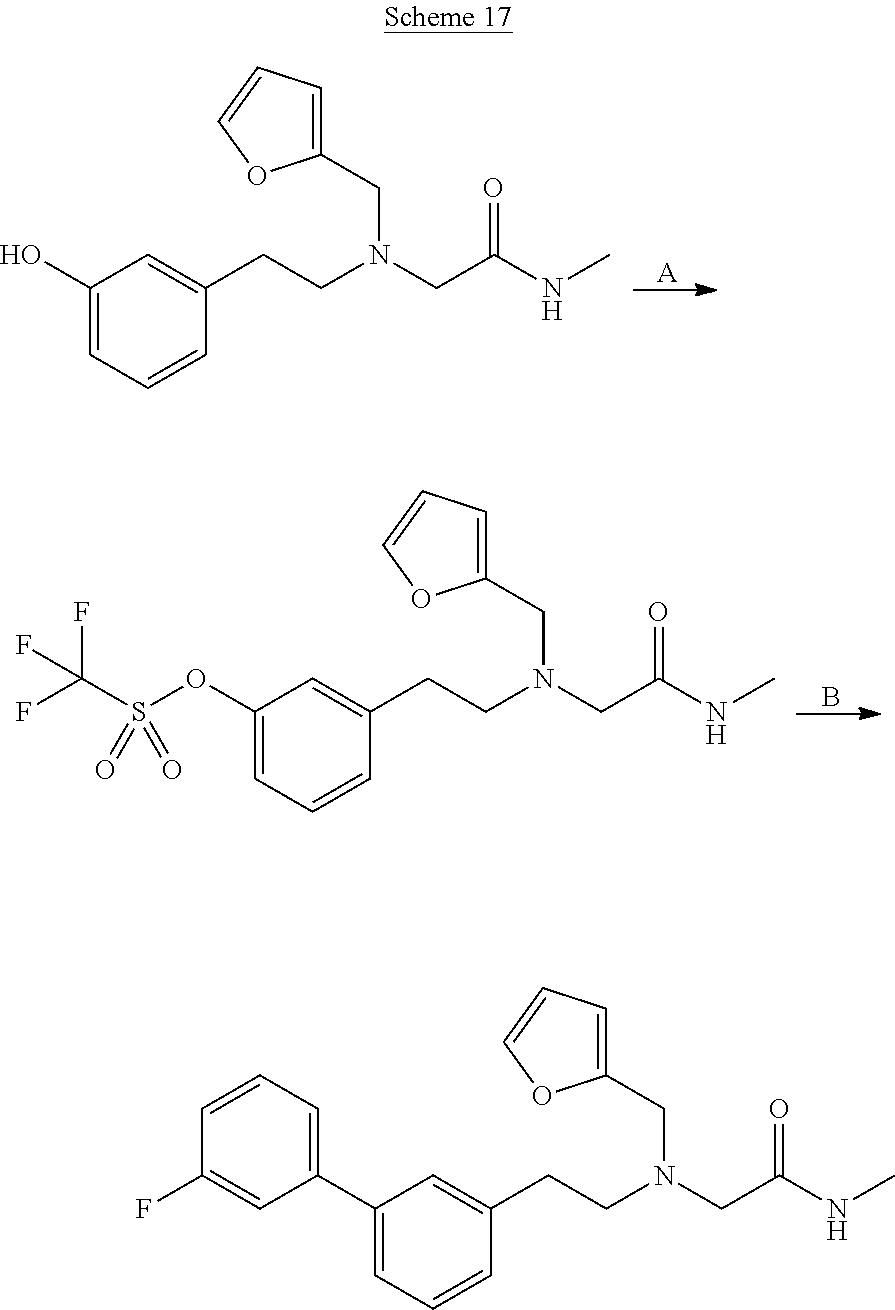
C1(O)=CC=CC(CCN(CC(NC)=O)CC2=CC=CO2)=C1.[A].C1(OS(C(F)(F)F)(=O)=O)=CC=CC(CCN(CC(NC)=O)CC2=CC=CO2)=C1.B.C1(C2=CC=CC(F)=C2)=CC=CC(CCN(CC(NC)=O)CC2=CC=CO2)=C1
